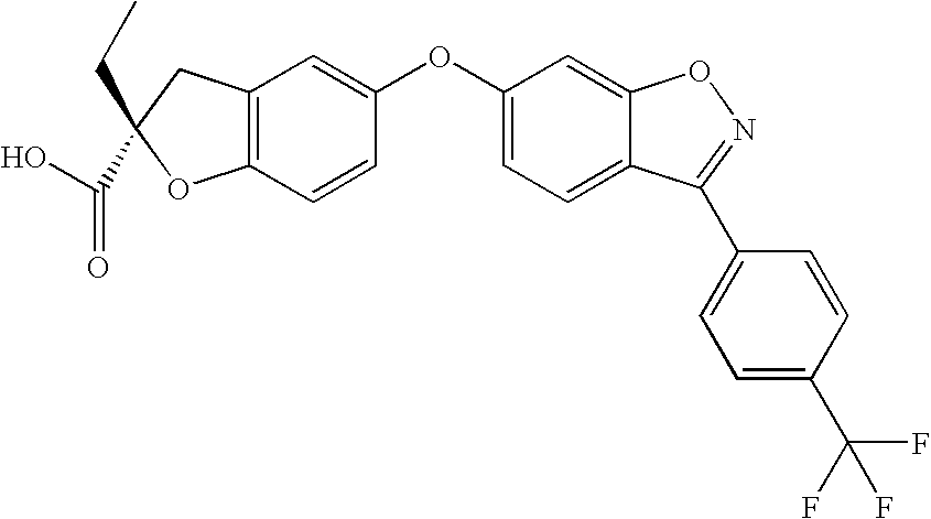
C12=C(C=CC(OC3=CC=C4C(=C3)ON=C4C3=CC=C(C(F)(F)F)C=C3)=C1)OC(CC)(C(O)=O)C2
